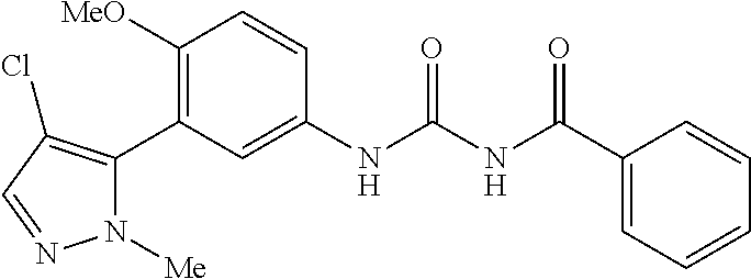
C1([OMe])=C(C2=C(Cl)C=NN2[Me])C=C(NC(=O)NC(C2=CC=CC=C2)=O)C=C1
